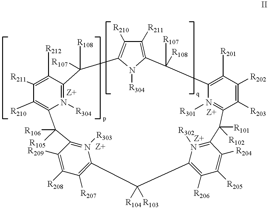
C1([R210])=C2N([R304])=C(C([R212])=C1[R211])C([R108])([R107])C1=C([R210])C([R211])=C(N1[R304])C([R107])([R108])C1=C([R201])C([R202])=C([R203])C(=N1[R301])C([R102])([R101])C1=N([R302])C(=C([R206])C([R205])=C1[R204])C([R104])([R103])C1=C([R207])C([R208])=C([R209])C(=N1[R303])C2([R106])[R105]
